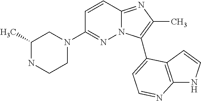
C1=CC2=NC(C)=C(C3=CC=NC4=C3C=CN4)N2N=C1N1CC(C)NCC1
